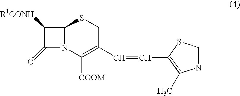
C1([R1CONH])C(=O)N2C1SCC(C=CC1=C(C)N=CS1)=C2[COOM]
